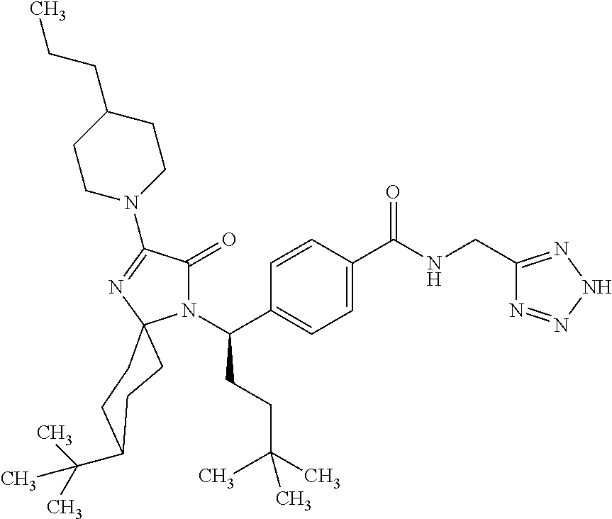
N1(C(C2=CC=C(C(NCC3=NNN=N3)=O)C=C2)CCC(C)(C)C)C(=O)C(N2CCC(CCC)CC2)=NC12CCC(C(C)(C)C)CC2
